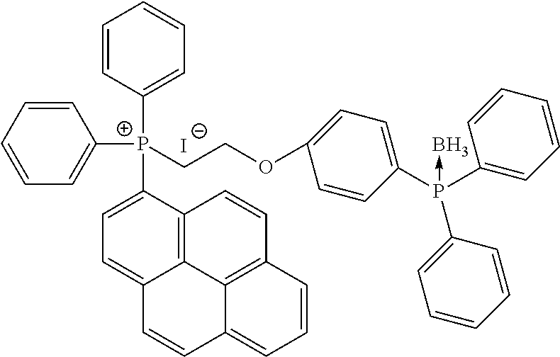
[I-].C1=CC=CC([P+](C2=CC=C3C4=C2C=CC2=C4C(=CC=C2)C=C3)(C2=CC=CC=C2)CCOC2=CC=C(P(->B)(C3=CC=CC=C3)C3=CC=CC=C3)C=C2)=C1
